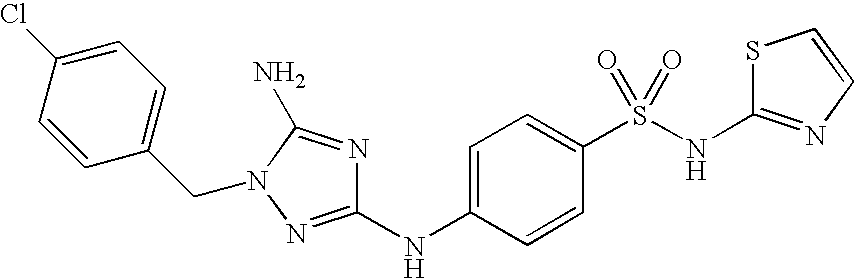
C1=C(Cl)C=CC(CN2N=C(NC3=CC=C(S(NC4=NC=CS4)(=O)=O)C=C3)N=C2N)=C1
